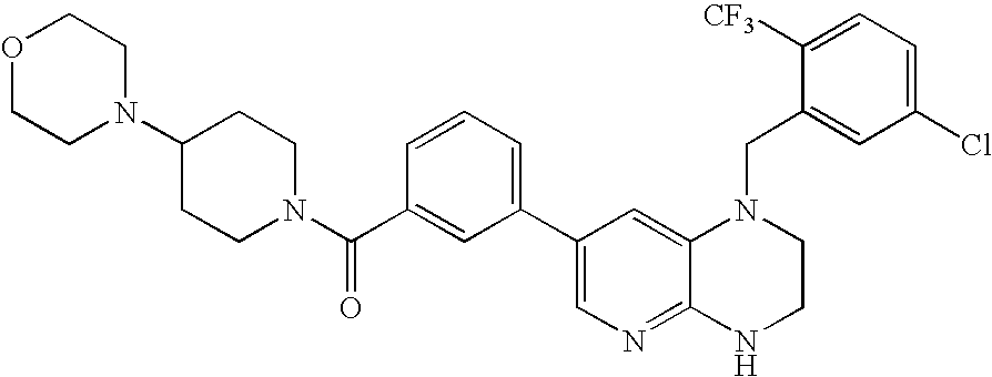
O1CCN(C2CCN(C(C3=CC(C4=CN=C5C(=C4)N(CC4=CC(Cl)=CC=C4[CF3])CCN5)=CC=C3)=O)CC2)CC1
